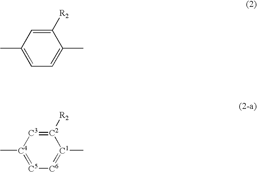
C1(C)=CC=C(C)C([R2])=C1.[C4]1(C)=[C5][C6]=[C1](C)[C2]([R2])=[C3]1
